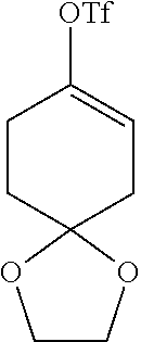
C1CC2(CC=C1[OTf])OCCO2
